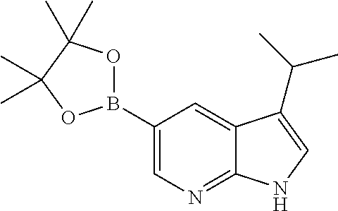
C1(B2OC(C)(C)C(C)(C)O2)=CN=C2C(=C1)C(C(C)C)=CN2
